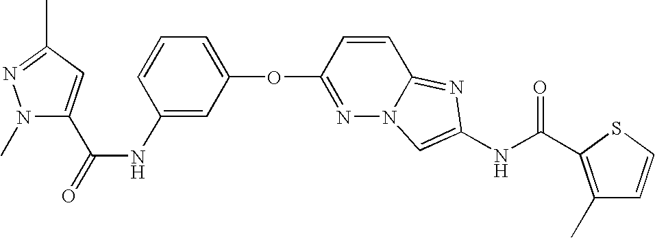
O(C1=NN2C(=NC(NC(=O)C3=C(C)C=CS3)=C2)C=C1)C1=CC=CC(NC(=O)C2=CC(C)=NN2C)=C1
